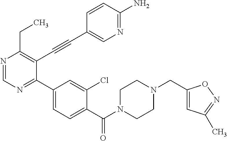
N1=CN=C(C2=CC=C(C(N3CCN(CC4=CC(C)=NO4)CC3)=O)C(Cl)=C2)C(C#CC2=CN=C(N)C=C2)=C1CC
